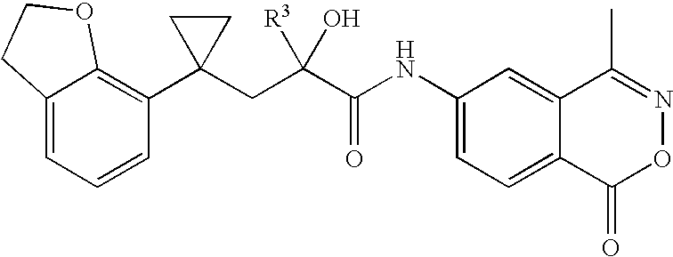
C12=CC=CC(C3(CC(C(NC4=CC=C5C(=C4)C(C)=NOC5=O)=O)([R3])O)CC3)=C1OCC2
